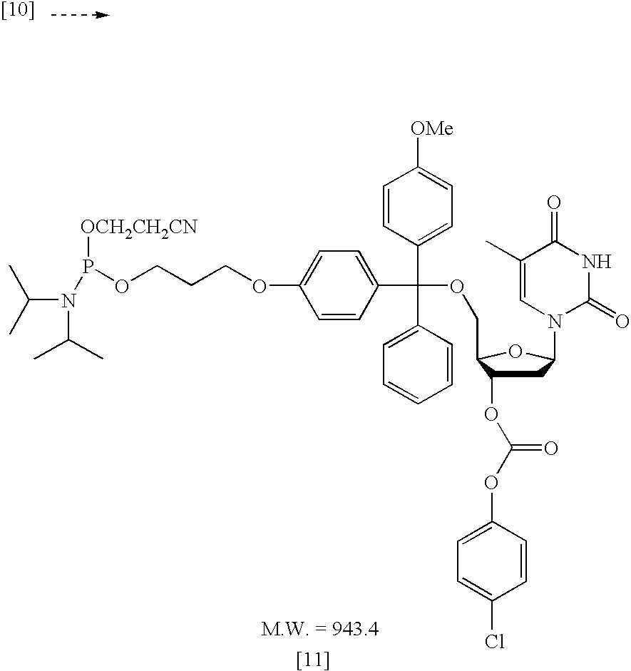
N(C(C)C)(P([OCH2CH2CN])OCCCOC1=CC=C(C(C2=CC=C([OMe])C=C2)(C2=CC=CC=C2)OCC2C(OC(OC3=CC=C(Cl)C=C3)=O)CC(N3C(=O)NC(=O)C(C)=C3)O2)C=C1)C(C)C
